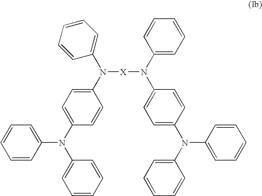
C1=CC(N(C2=CC=C(N([X]N(C3=CC=CC=C3)C3=CC=C(N(C4=CC=CC=C4)C4=CC=CC=C4)C=C3)C3=CC=CC=C3)C=C2)C2=CC=CC=C2)=CC=C1
